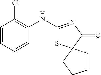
C1(NC2=NC(=O)C3(S2)CCCC3)=C(Cl)C=CC=C1
